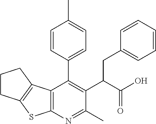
C12=C(N=C(C)C(C(C(O)=O)CC3=CC=CC=C3)=C1C1=CC=C(C)C=C1)SC1=C2CCC1
